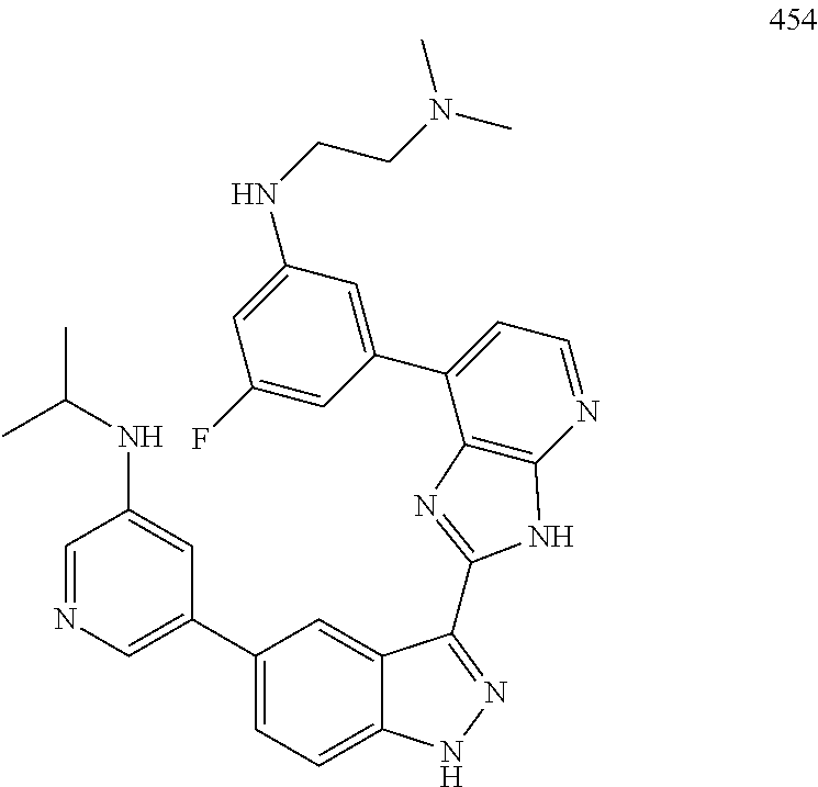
C1(C2=CN=CC(NC(C)C)=C2)=CC=C2C(=C1)C(C1=NC3=C(N=CC=C3C3=CC(NCCN(C)C)=CC(F)=C3)N1)=NN2
